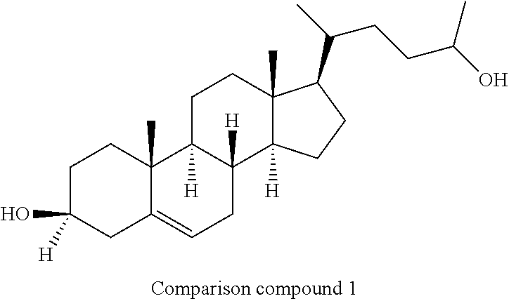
C1C(O)([H])CC2=CCC3([H])C([H])(C2(C)C1)CCC1(C)C3([H])CCC1C(C)CCC(O)C
